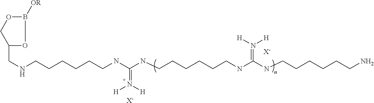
[X-].[X-].N(C(NCCCCCCNC(NCCCCCCNCC1OB([OR])OC1)=N([H])[H])=N([H])[H])CCCCCCN
